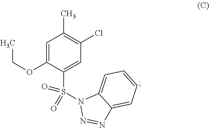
C1=C(OCC)C(S(N2N=NC3=CC=CC=C23)(=O)=O)=CC(Cl)=C1C
